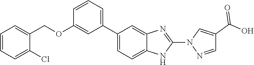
C1(C2=CC=CC(OCC3=CC=CC=C3Cl)=C2)=CC=C2C(=C1)N=C(N1N=CC(C(O)=O)=C1)N2
